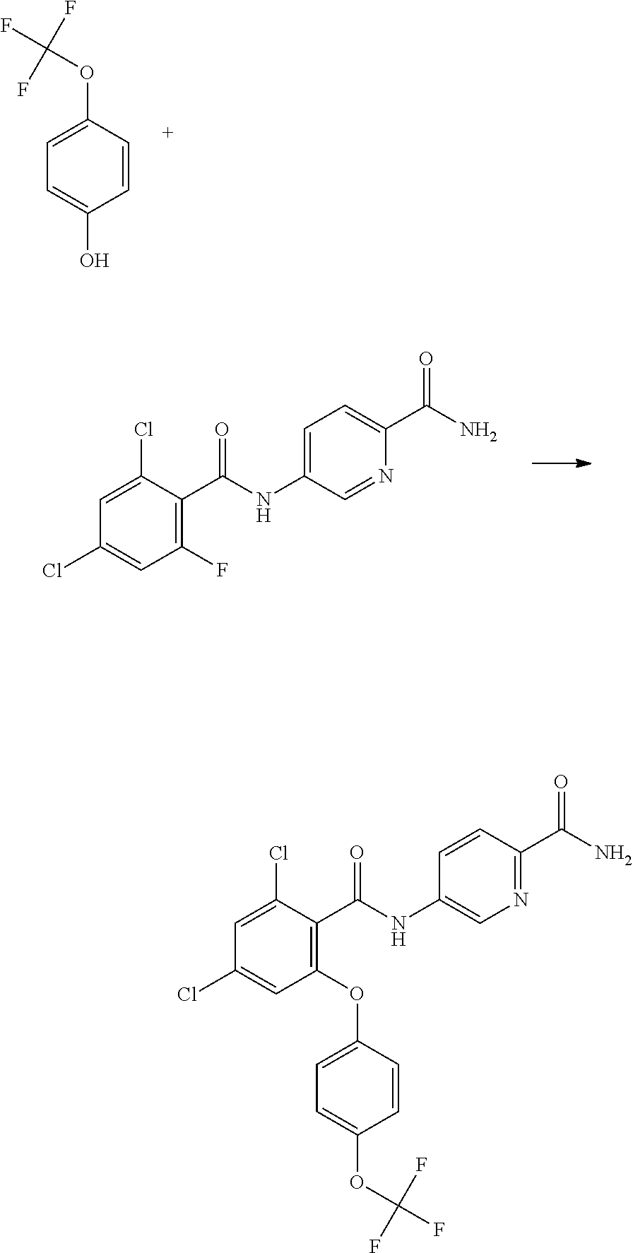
OC1=CC=C(OC(F)(F)F)C=C1.C1=C(Cl)C(C(NC2=CC=C(C(N)=O)N=C2)=O)=C(F)C=C1Cl.C1=C(Cl)C(C(NC2=CN=C(C(N)=O)C=C2)=O)=C(OC2=CC=C(OC(F)(F)F)C=C2)C=C1Cl
